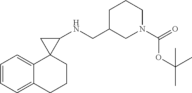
C1=CC=C2C(=C1)CCCC21C(NCC2CN(C(=O)OC(C)(C)C)CCC2)C1
